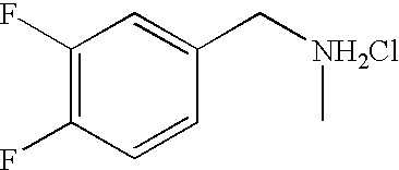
C1(C[NH2Cl]C)=CC(F)=C(F)C=C1
